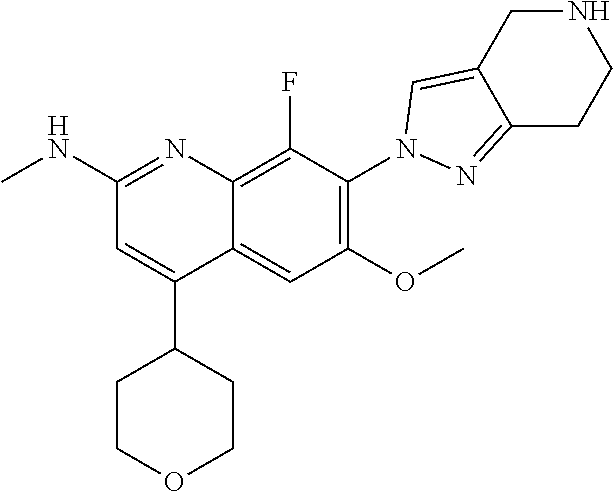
C1(OC)=C(N2N=C3C(=C2)CNCC3)C(F)=C2C(=C1)C(C1CCOCC1)=CC(NC)=N2
